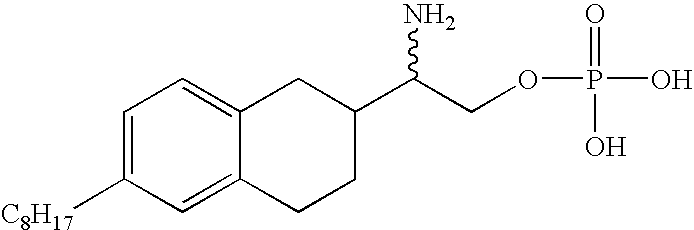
C1=C([C8H17])C=C2C(=C1)CC(C(COP(O)(=O)O)N)CC2
